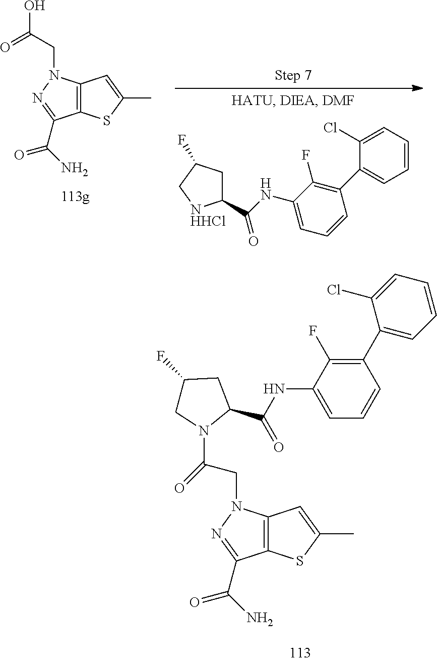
C1(C2=CC=CC=C2Cl)=C(F)C(NC(=O)C2N(C(CN3C4=C(C(C(N)=O)=N3)SC(C)=C4)=O)CC(F)C2)=CC=C1.C1(C2=CC=CC=C2Cl)=C(F)C(NC(=O)C2CC(F)C[NHHCl]2)=CC=C1.C12=C(N(CC(O)=O)N=C1C(N)=O)C=C(C)S2
